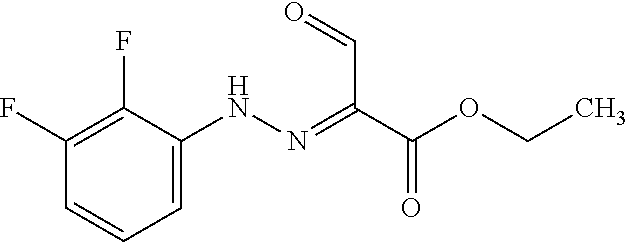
C1=CC=C(NN=C(C(OCC)=O)C=O)C(F)=C1F
